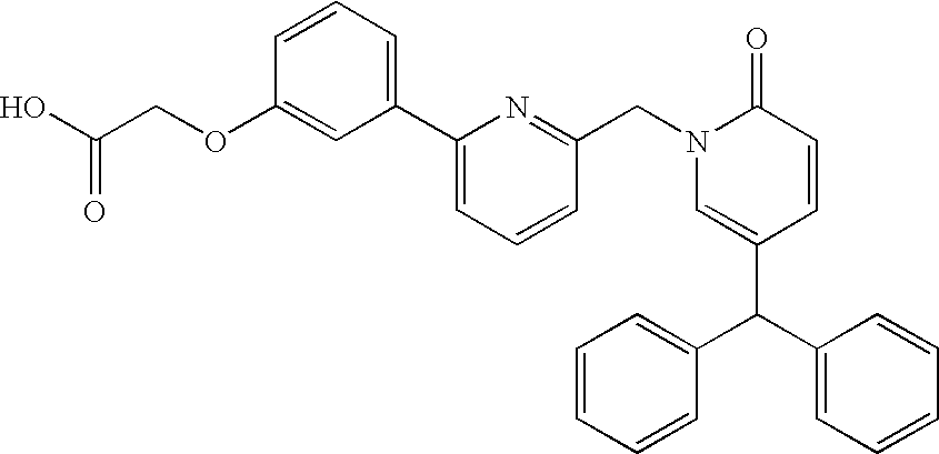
C1(C2=CC=CC(OCC(O)=O)=C2)=CC=CC(CN2C(=O)C=CC(C(C3=CC=CC=C3)C3=CC=CC=C3)=C2)=N1
